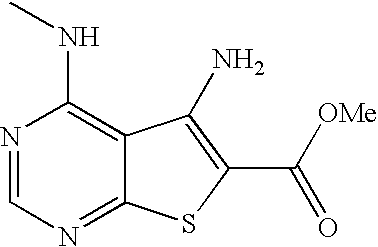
N1=CN=C2C(=C1NC)C(N)=C(C([OMe])=O)S2
